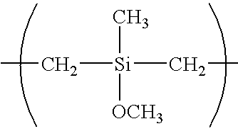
C([Si](CC)(C)[OCH3])C
